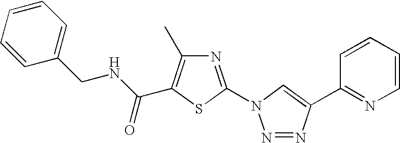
N1=C(N2N=NC(C3=NC=CC=C3)=C2)SC(C(NCC2=CC=CC=C2)=O)=C1C
